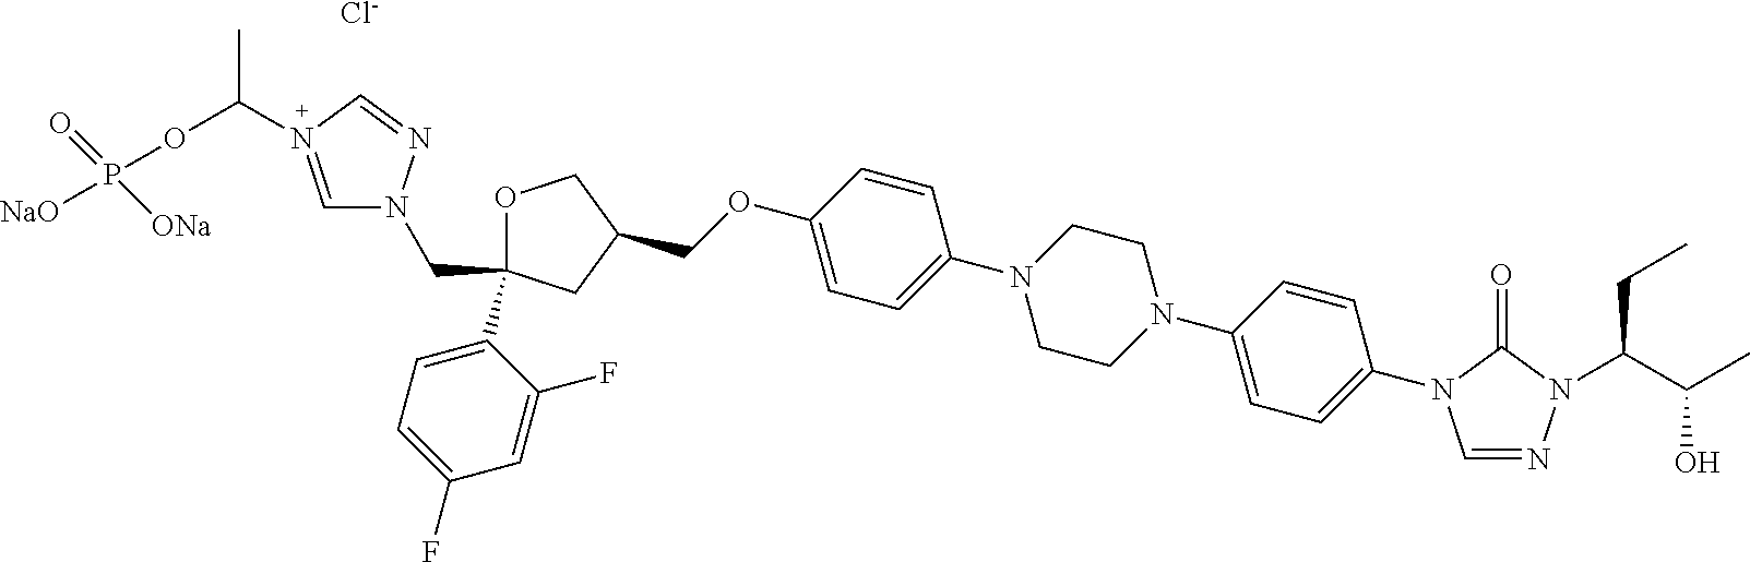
[Cl-].C(OC1=CC=C(N2CCN(C3=CC=C(N4C=NN(C(CC)C(C)O)C4=O)C=C3)CC2)C=C1)C1CC(C2=CC=C(F)C=C2F)(CN2C=N(C(C)OP([NaO])(=O)[ONa])C=N2)OC1
